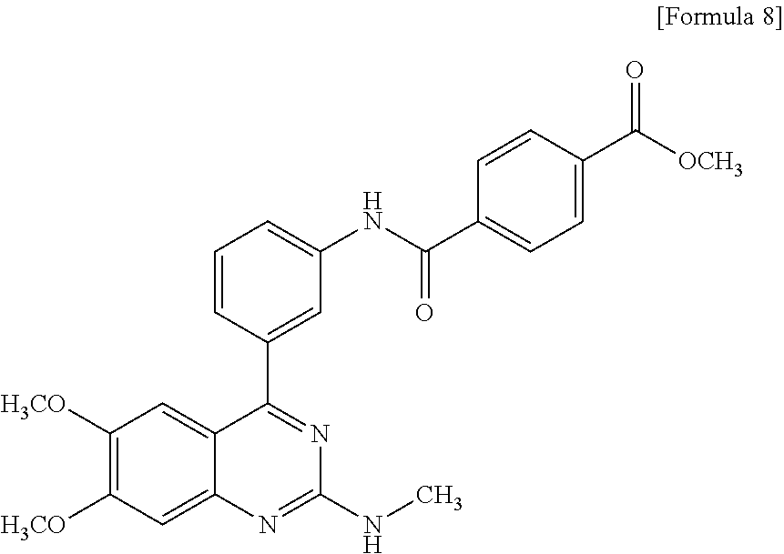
C1([H3CO])=C([H3CO])C=C2C(=C1)C(C1=CC(NC(=O)C3=CC=C(C(=O)[OCH3])C=C3)=CC=C1)=NC(NC)=N2
